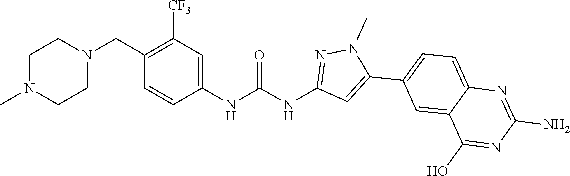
N1(C)CCN(CC2=C([CF3])C=C(NC(NC3=NN(C)C(C4=CC=C5C(=C4)C(O)=NC(N)=N5)=C3)=O)C=C2)CC1
